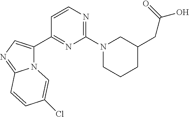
N12C(C3=NC(N4CCCC(CC(O)=O)C4)=NC=C3)=CN=C1C=CC(Cl)=C2
